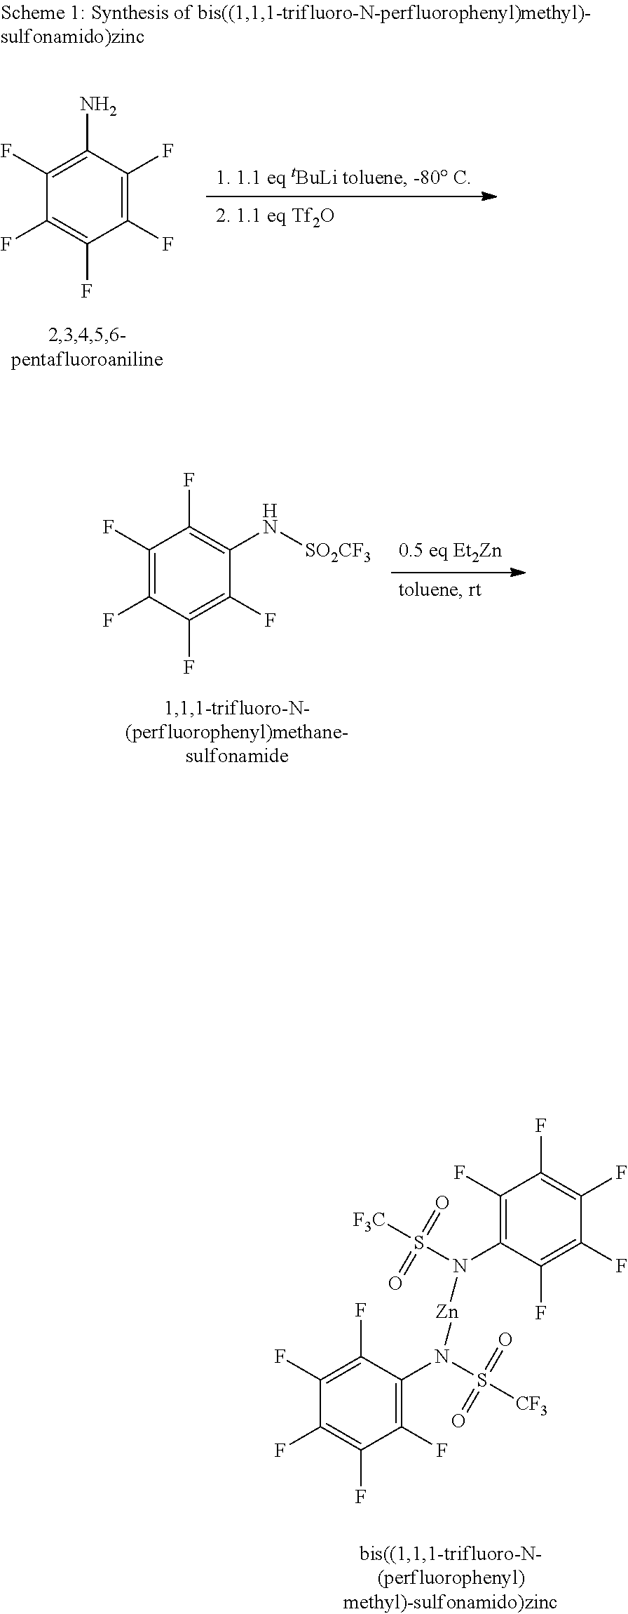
C1(F)=C(F)C(F)=C(F)C(F)=C1N[SO2CF3].C1(F)=C(N([Zn]N(C2=C(F)C(F)=C(F)C(F)=C2F)S([F3C])(=O)=O)S([CF3])(=O)=O)C(F)=C(F)C(F)=C1F.C1(F)=C(F)C(N)=C(F)C(F)=C1F
